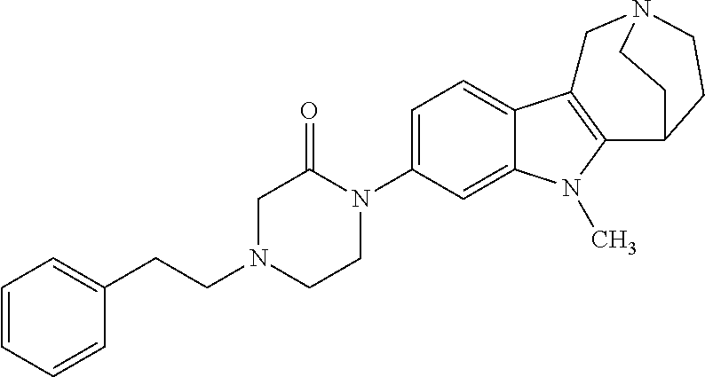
C1=CC=CC(CCN2CCN(C3=CC=C4C(=C3)N(C)C3=C4CN4CCC3CC4)C(=O)C2)=C1
